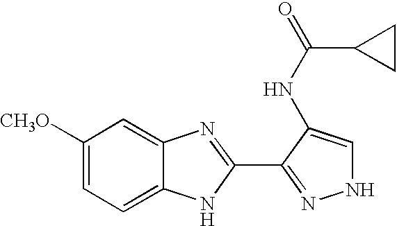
C1([CH3O])=CC=C2C(=C1)N=C(C1=NNC=C1NC(=O)C1CC1)N2
